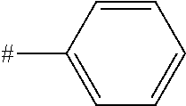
C1([#])=CC=CC=C1
